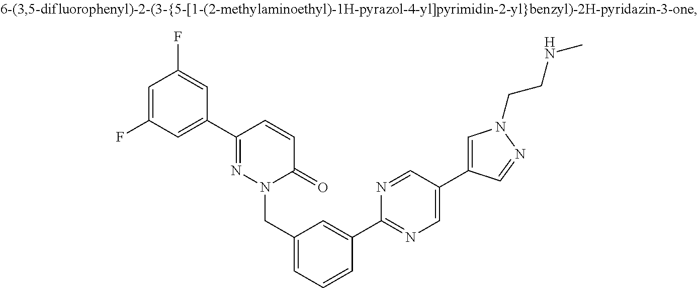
C1(F)=CC(F)=CC(C2=NN(CC3=CC=CC(C4=NC=C(C5=CN(CCNC)N=C5)C=N4)=C3)C(=O)C=C2)=C1
